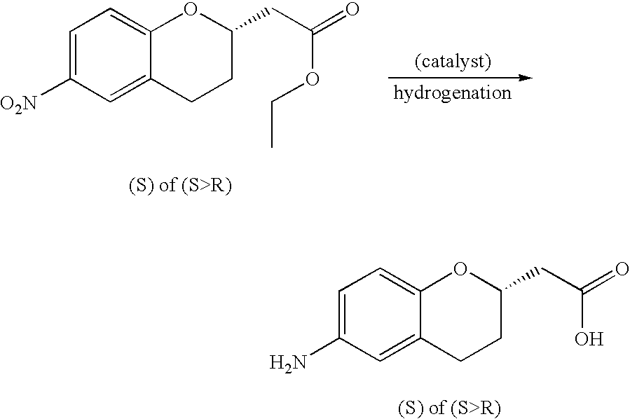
C1=C(N)C=C2C(=C1)OC(CC(=O)O)CC2.C1=C([O2N])C=C2C(=C1)OC(CC(=O)OCC)CC2
